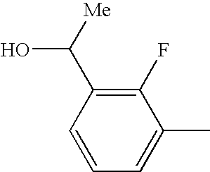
C1(F)=C(C(O)[Me])C=CC=C1C
